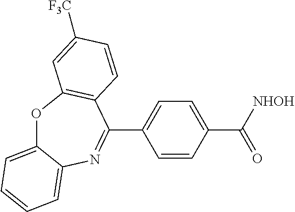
O1C2=CC=CC=C2N=C(C2=CC=C(C([NHOH])=O)C=C2)C2=C1C=C([F3C])C=C2
